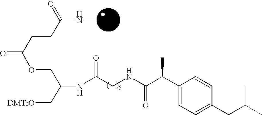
C(C(C1=CC=C(CC(C)C)C=C1)C)(NCC(NC(C[DMTrO])COC(=O)CCC(NC)=O)=O)=O
